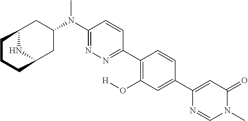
C12NC(CC(N(C3=NN=C(C4=C(O[H])C=C(C5=CC(=O)N(C)C=N5)C=C4)C=C3)C)C1)CCC2
